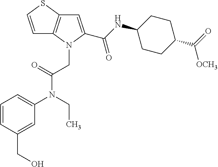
C1=CC(CO)=CC(N(CC)C(CN2C(C(NC3CCC(C([OCH3])=O)CC3)=O)=CC3=C2C=CS3)=O)=C1
